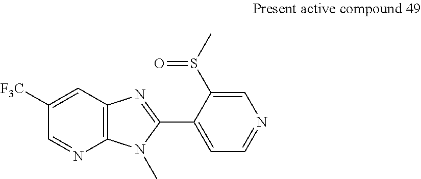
C1=C([F3C])C=NC2=C1N=C(C1=CC=NC=C1S(C)=O)N2C
